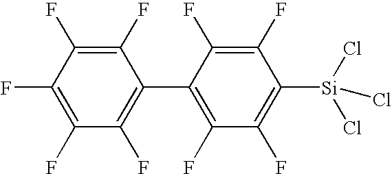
C1(F)=C(F)C(F)=C(C2=C(F)C(F)=C([Si](Cl)(Cl)Cl)C(F)=C2F)C(F)=C1F
